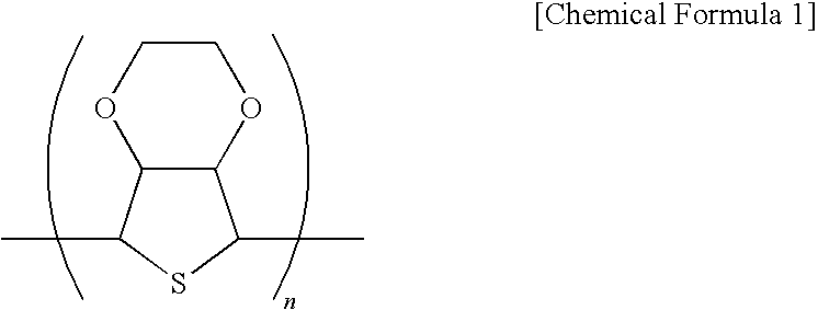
C12C(OCCO1)C(C)SC2C
